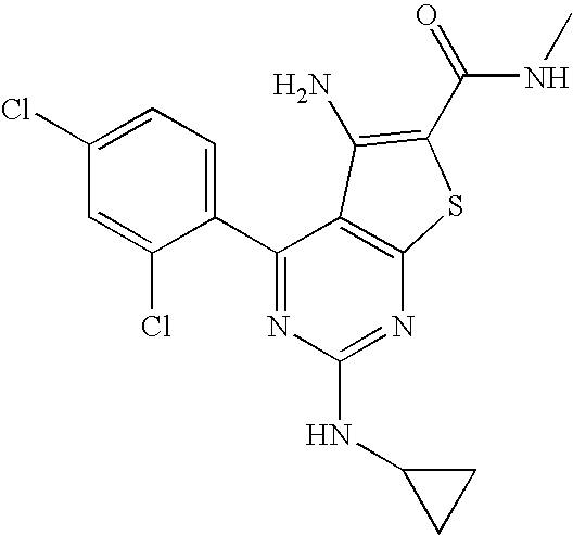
C1=C(Cl)C(C2=NC(NC3CC3)=NC3=C2C(N)=C(C(NC)=O)S3)=CC=C1Cl
